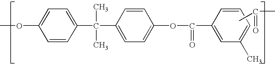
C1=CC(C(C)(C)C2=CC=C(OC(=O)C3=CC(C)=CC=C3)C=C2)=CC=C1OC.CC(C)=O
